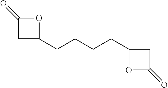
C1(CCCCC2OC(=O)C2)OC(=O)C1
